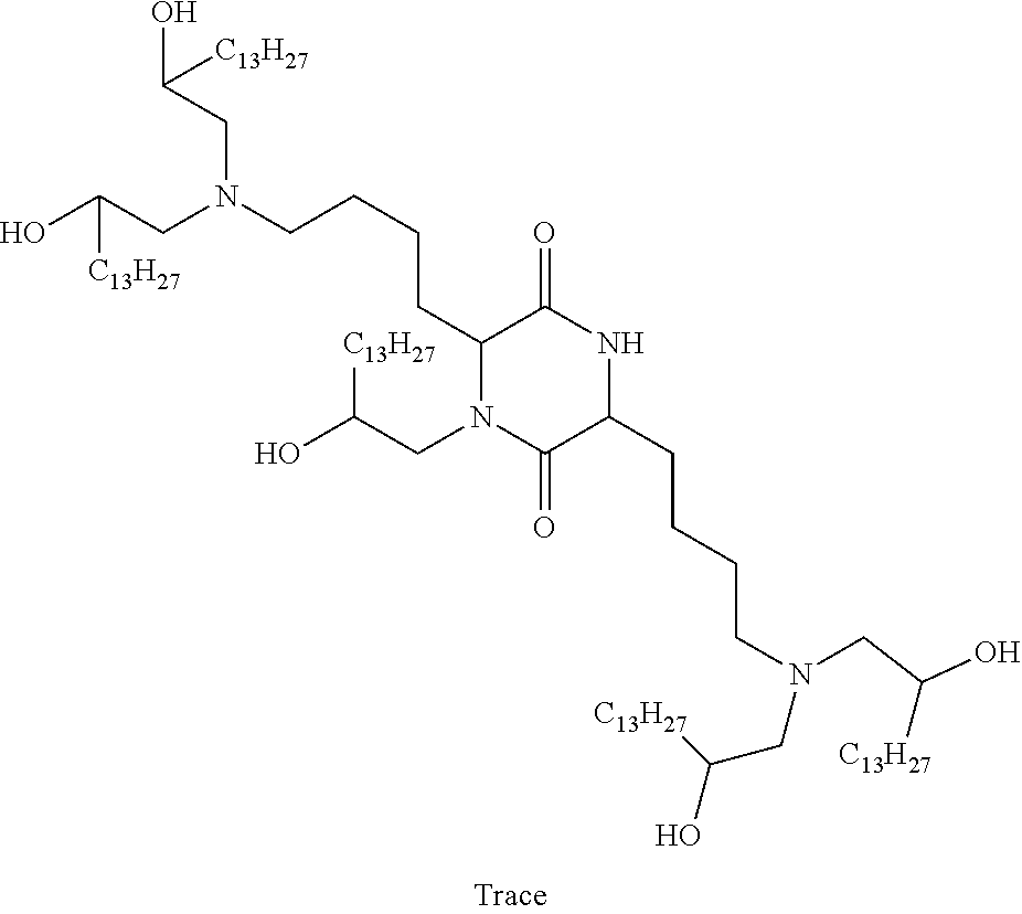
OC(CN(CCCCC1N(CC(O)[C13H27])C(=O)C(CCCCN(CC(O)[C13H27])CC([C13H27])O)NC1=O)CC(O)[C13H27])[C13H27]
